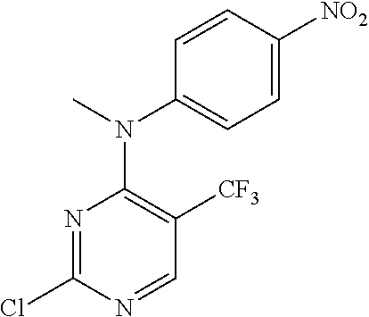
C1=CC([NO2])=CC=C1N(C)C1=C([CF3])C=NC(Cl)=N1
